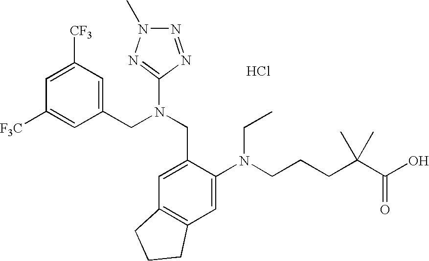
C1=C([CF3])C=C(CN(CC2=CC3=C(C=C2N(CCCC(C(O)=O)(C)C)CC)CCC3)C2=NN(C)N=N2)C=C1[F3C].Cl
